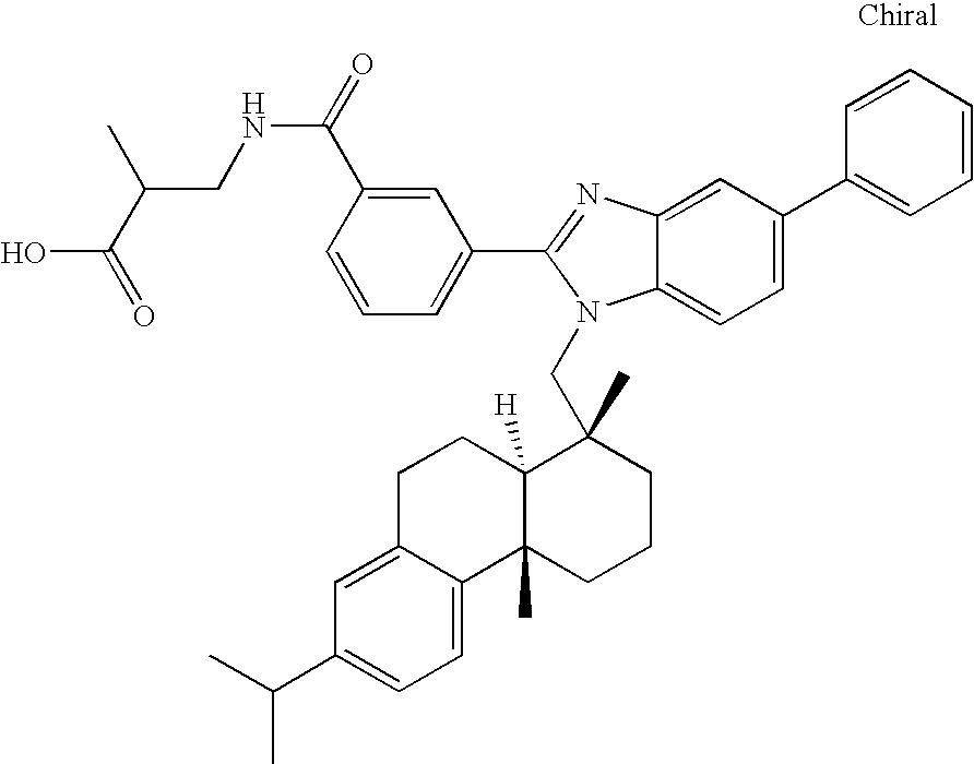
C1=CC(C(NCC(C(O)=O)C)=O)=CC(C2=NC3=CC(C4=CC=CC=C4)=CC=C3N2CC2(C)C3([H])C(C)(CCC2)C2=CC=C(C(C)C)C=C2CC3)=C1
